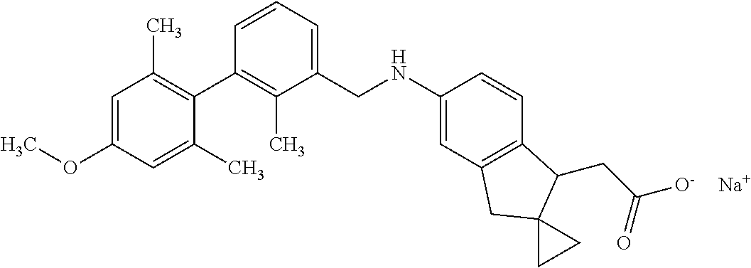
C1=C(OC)C=C(C)C(C2=C(C)C(CNC3=CC4=C(C=C3)C(CC(=O)[O-])C3(C4)CC3)=CC=C2)=C1C.[Na]
